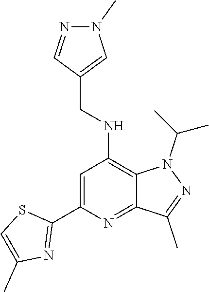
N1(C(C)C)C2=C(NCC3=CN(C)N=C3)C=C(C3=NC(C)=CS3)N=C2C(C)=N1
